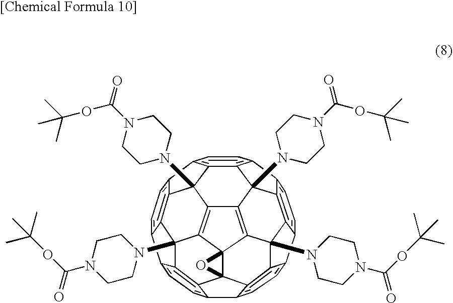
C1=C2C3=C4C(=C1)C1=C5C4(N4CCN(C(OC(C)(C)C)=O)CC4)C4=C6C3(N3CCN(C(=O)OC(C)(C)C)CC3)C3=C7C89C6(C6=C4C4(N%10CCN(C(OC(C)(C)C)=O)CC%10)C5=C(C=C1)C1=CC=C5C(=C41)C6(N1CCN(C(OC(C)(C)C)=O)CC1)C1=C8C(=CC=C51)C7=CC=C23)O9
